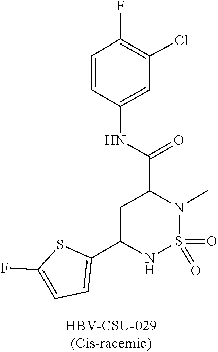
O=S1(=O)N(C)C(C(NC2=CC(Cl)=C(F)C=C2)=O)CC(C2=CC=C(F)S2)N1
